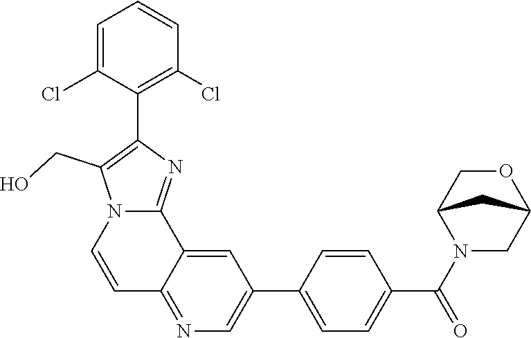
C1=CC(C2=CN=C3C(=C2)C2=NC(C4=C(Cl)C=CC=C4Cl)=C(CO)N2C=C3)=CC=C1C(=O)N1CC2OCC1C2
